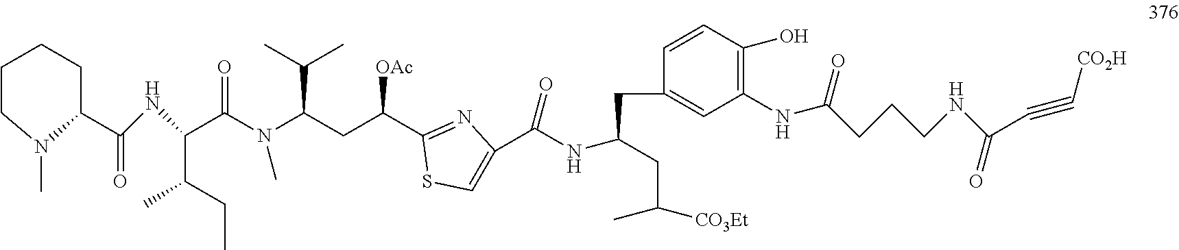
N(C(=O)C(C(CC)C)NC(C1CCCCN1C)=O)(C(CC(C1=NC(C(=O)NC(CC(C)[CO3Et])CC2=CC(NC(=O)CCCNC(=O)C#C[CO2H])=C(O)C=C2)=CS1)[OAc])C(C)C)C
